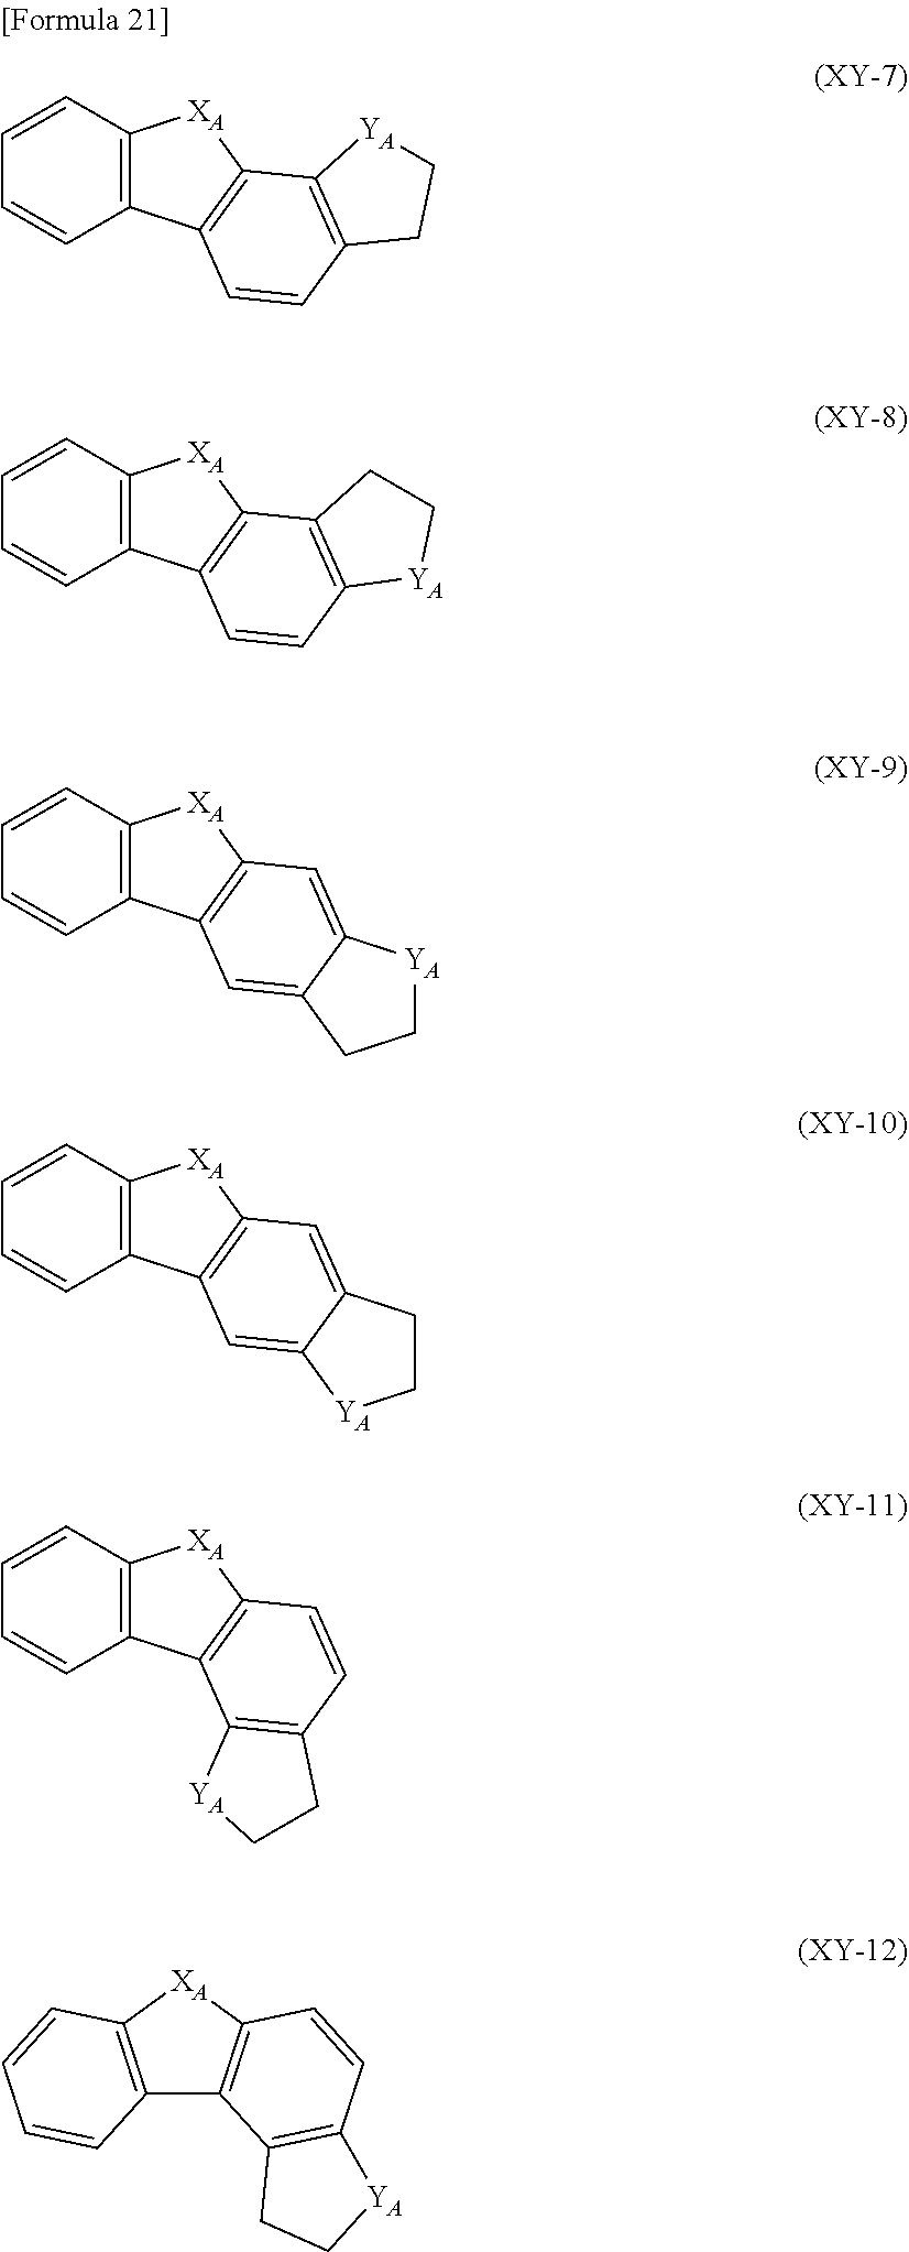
C1=CC2=C(C=C1)C1=C([XA]2)C2=C(C=C1)CC[YA]2.C1=CC2=C(C=C1)C1=C([XA]2)C=C2C(=C1)[YA]CC2.C1=CC2=C(C=C1)C1=C([XA]2)C=CC2=C1[YA]CC2.C1=CC2=C(C=C1)C1=C([XA]2)C2=C(C=C1)[YA]CC2.C1=CC2=C(C=C1)C1=C([XA]2)C=C2C(=C1)CC[YA]2.C12=C([XA]C3=C1C1=C(C=C3)[YA]CC1)C=CC=C2
